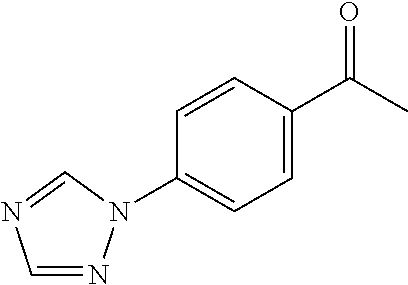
C1=NN(C2=CC=C(C(C)=O)C=C2)C=N1
